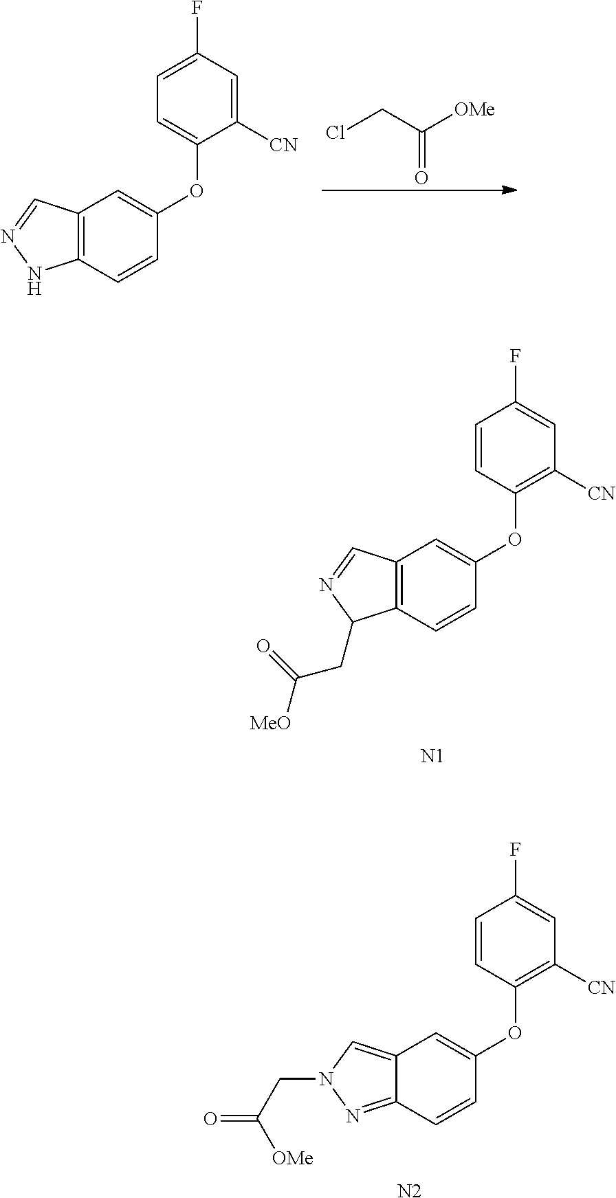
C1([CN])=C(OC2=CC3=C(C=C2)C(CC(=O)[MeO])N=C3)C=CC(F)=C1.[N1].C1([CN])=C(OC2=CC3=CN(CC(=O)[OMe])N=C3C=C2)C=CC(F)=C1.[N2].C(=O)(CCl)[OMe].C1([CN])=CC(F)=CC=C1OC1=CC2=C(C=C1)NN=C2
